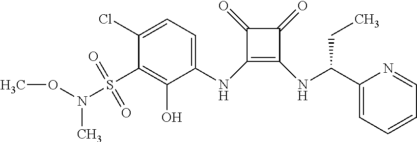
C1(Cl)=CC=C(NC2=C(NC(CC)C3=CC=CC=N3)C(=O)C2=O)C(O)=C1S(=O)(N(C)OC)=O
